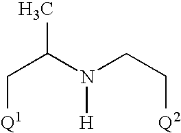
C(C(N(CC[Q2])[H])C)[Q1]
